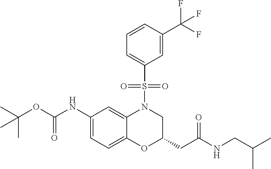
C1(NC(OC(C)(C)C)=O)=CC=C2C(=C1)N(S(C1=CC=CC(C(F)(F)F)=C1)(=O)=O)CC(CC(=O)NCC(C)C)O2
